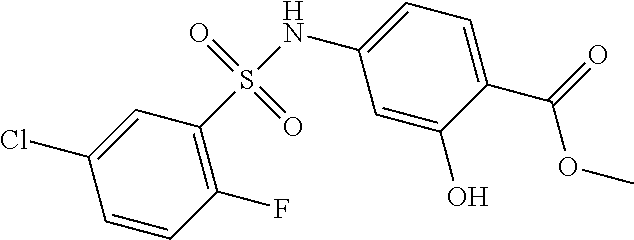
S(NC1=CC=C(C(OC)=O)C(O)=C1)(=O)(=O)C1=C(F)C=CC(Cl)=C1
